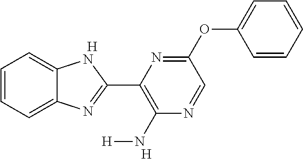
C1=CC=C2C(=C1)NC(C1=C(N[H])N=CC(OC3=CC=CC=C3)=N1)=N2.[H].[H]
